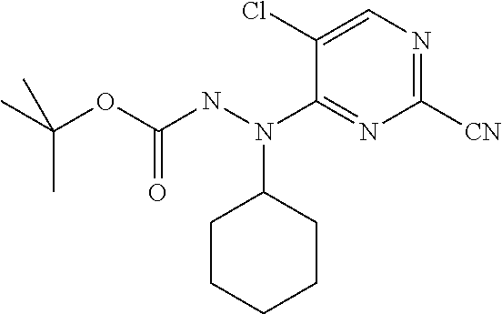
CC(OC(NN(C1=NC([CN])=NC=C1Cl)C1CCCCC1)=O)(C)C
